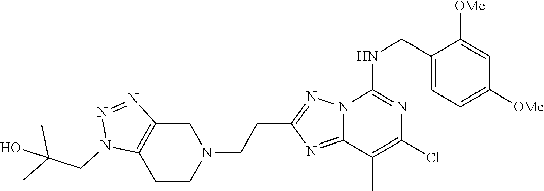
C1(CNC2=NC(Cl)=C(C)C3=NC(CCN4CC5=C(CC4)N(CC(C)(C)O)N=N5)=NN23)=CC=C([OMe])C=C1[OMe]
